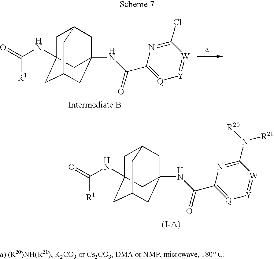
C1C2(NC(=O)[R1])CC3CC(NC(C4=[Q][Y]=[W]C(Cl)=N4)=O)(CC1C3)C2.C1C2(NC(=O)[R1])CC3CC(NC(C4=[Q][Y]=[W]C(N([R20])[R21])=N4)=O)(CC1C3)C2
